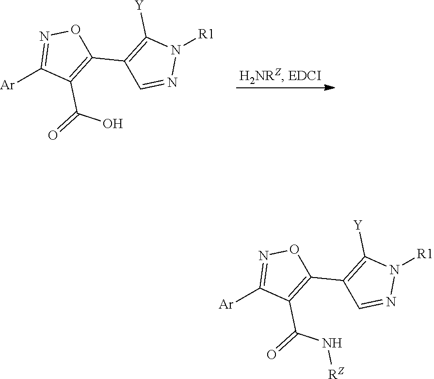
[Ar]C1=NOC(C2=C([Y])N([R1])N=C2)=C1C(=O)O.[Ar]C1=NOC(C2=C([Y])N([R1])N=C2)=C1C(=O)N[RZ]
